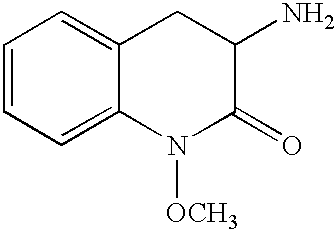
C1=CC=C2C(=C1)CC(N)C(=O)N2[OCH3]
